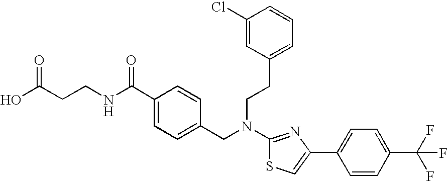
C(CCNC(C1=CC=C(CN(C2=NC(C3=CC=C(C(F)(F)F)C=C3)=CS2)CCC2=CC=CC(Cl)=C2)C=C1)=O)(O)=O
